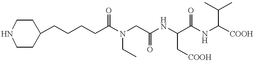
C1CNCCC1CCCCC(N(CC(NC(C(NC([COOH])C(C)C)=O)C[COOH])=O)CC)=O
